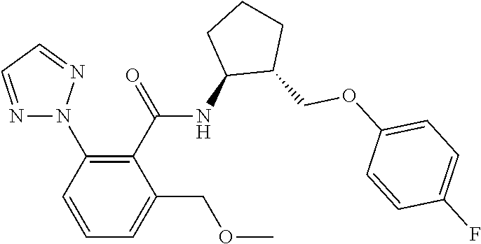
N1(C2=C(C(=O)NC3C(COC4=CC=C(F)C=C4)CCC3)C(COC)=CC=C2)N=CC=N1
